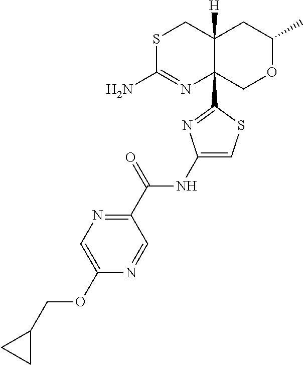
S1C(N)=NC2(C3=NC(NC(C4=NC=C(OCC5CC5)N=C4)=O)=CS3)C([H])(C1)CC(C)OC2
